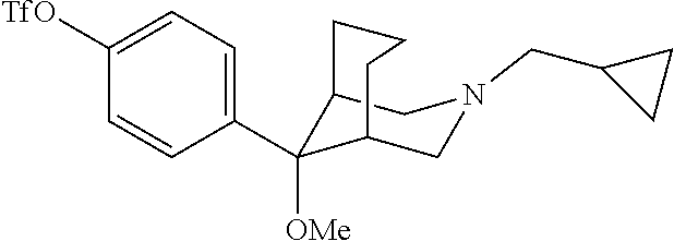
C1=C([TfO])C=CC(C2([OMe])C3CN(CC4CC4)CC2CCC3)=C1
